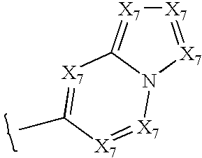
[X7]1=[X7]N2C(=[X7]1)[X7]=C(C)[X7]=[X7]2
